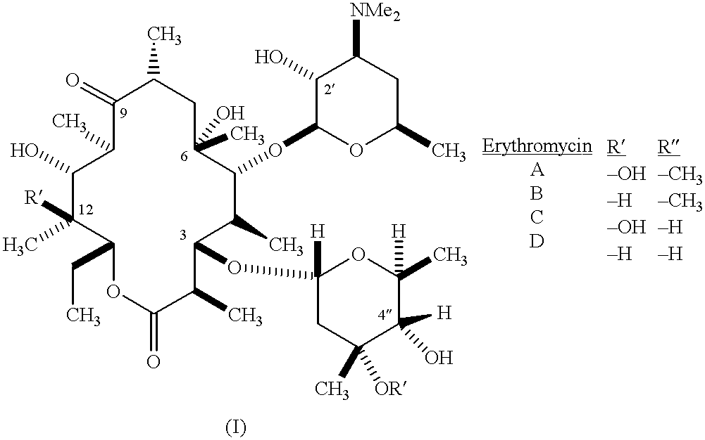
C1(=O)C(C)C(O)C([R])(C)C(CC)OC(=O)C(C)C(OC2([H])CC(C)([OR])C(O)([H])C([H])(C)O2)C(C)C(OC2C(O)C([NMe2])CC(C)O2)C(C)(O)CC1C
